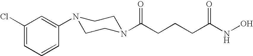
C(CCCC(NO)=O)(=O)N1CCN(C2=CC(Cl)=CC=C2)CC1
